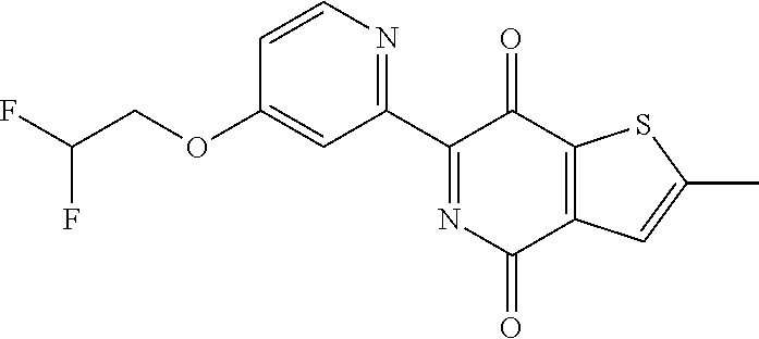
N1=C(C2=NC=CC(OCC(F)F)=C2)C(=O)C2=C(C1=O)C=C(C)S2
